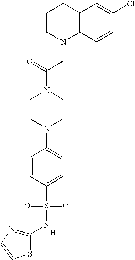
[H].C12=C(C=CC(Cl)=C1)N(CC(N1CCN(C3=CC=C(S(=O)(=O)NC4=NC=CS4)C=C3)CC1)=O)CCC2
